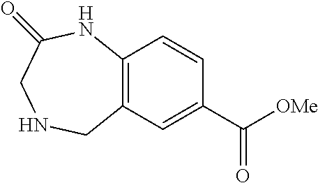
C12=C(C=C(C([OMe])=O)C=C1)CNCC(=O)N2
